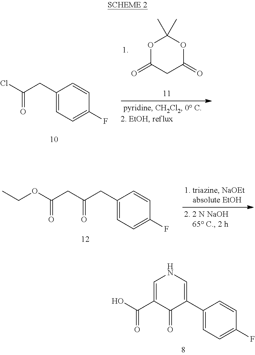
C1(CC(Cl)=O)=CC=C(F)C=C1.O1C(=O)CC(=O)OC1(C)C.C1(CC(CC(OCC)=O)=O)=CC=C(F)C=C1.C1=C(C(O)=O)C(=O)C(C2=CC=C(F)C=C2)=CN1
